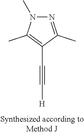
N1=C(C)C(C#C[H])=C(C)N1C
